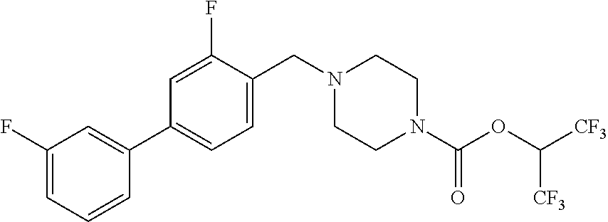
C1(F)=CC=CC(C2=CC=C(CN3CCN(C(=O)OC([CF3])[CF3])CC3)C(F)=C2)=C1
